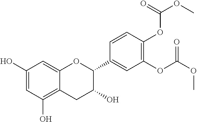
C1=C(O)C=C2C(=C1O)CC(O)C(C1=CC(OC(OC)=O)=C(OC(=O)OC)C=C1)O2
